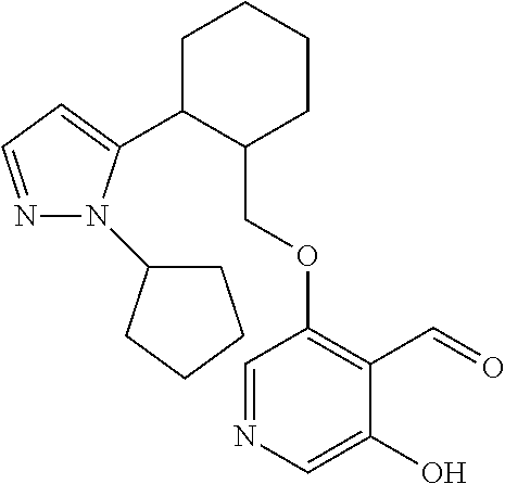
C1C(C2=CC=NN2C2CCCC2)C(COC2=C(C=O)C(O)=CN=C2)CCC1
